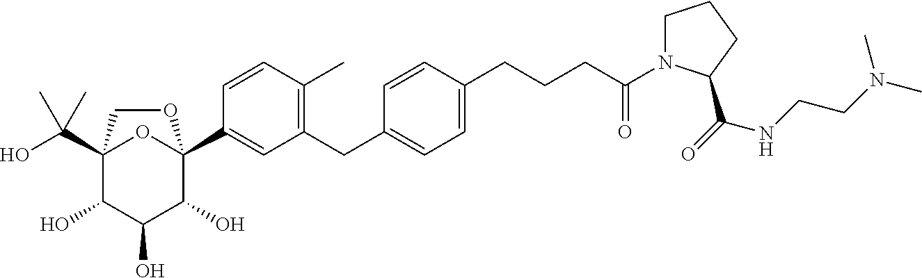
OC(C12C(O)C(O)C(O)C(C3=CC(CC4=CC=C(CCCC(N5CCCC5C(=O)NCCN(C)C)=O)C=C4)=C(C)C=C3)(O1)OC2)(C)C
